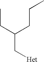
CCC(CCC)C[Het]
